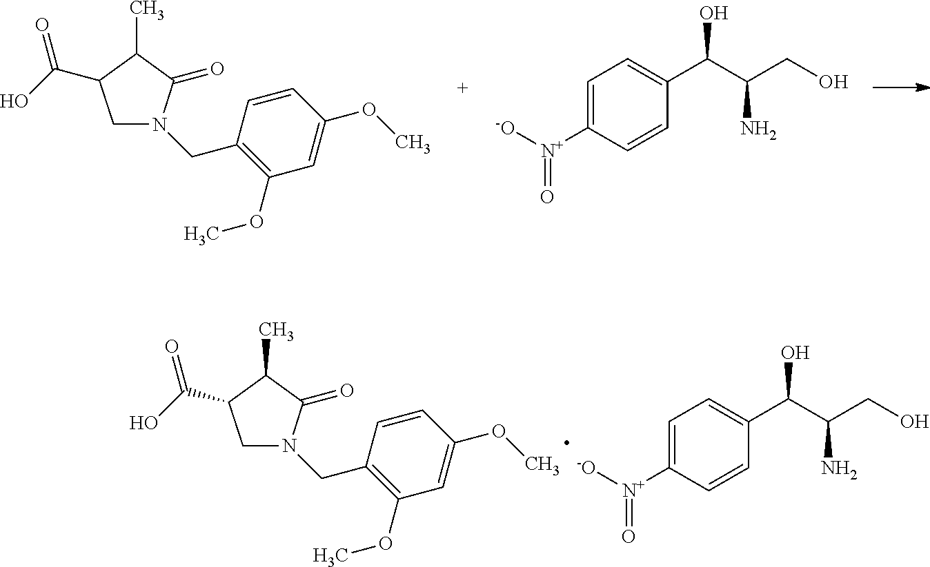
C1(OC)=C(CN2CC(C(O)=O)C(C)C2=O)C=CC(OC)=C1.C1=C([N+]([-O])=O)C=CC(C(C(CO)N)O)=C1.C1(OC)=C(CN2CC(C(O)=O)C(C)C2=O)C=CC(OC)=C1.C1=C([N+]([-O])=O)C=CC(C(C(CO)N)O)=C1
